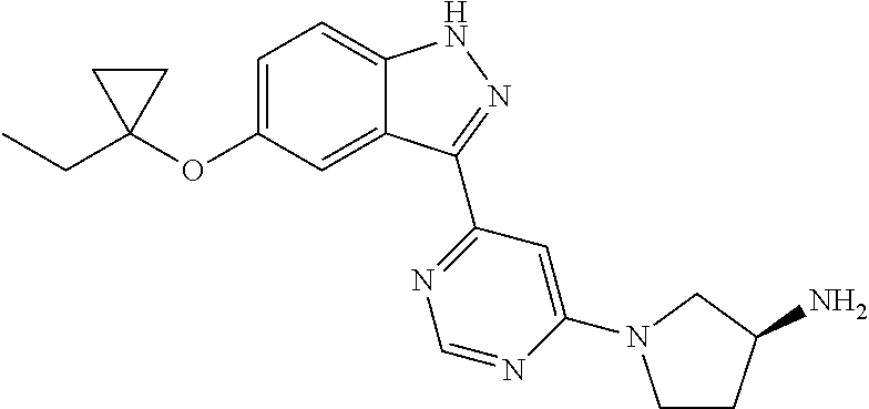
CCC1(OC2=CC=C3C(=C2)C(C2=NC=NC(N4CCC(N)C4)=C2)=NN3)CC1
